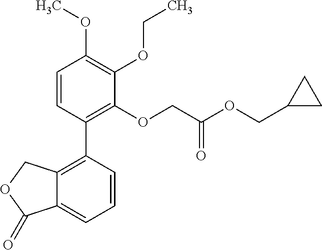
C12=C(C3=C(OCC(OCC4CC4)=O)C(OCC)=C(OC)C=C3)C=CC=C1C(=O)OC2
